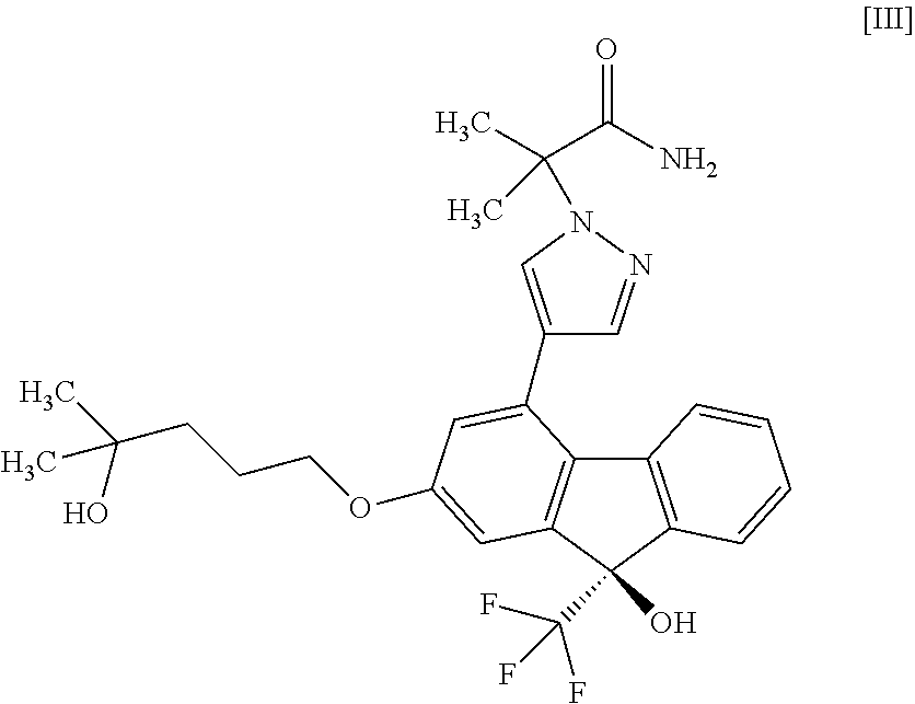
C12=C(C(O)(C(F)(F)F)C3=C1C(C1=CN(C(C(=O)N)(C)C)N=C1)=CC(OCCCC(C)(O)C)=C3)C=CC=C2
